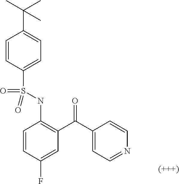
C1=CC(F)=CC(C(C2=CC=NC=C2)=O)=C1NS(C1=CC=C(C(C)(C)C)C=C1)(=O)=O
